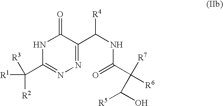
N1C(C([R1])([R3])[R2])=NN=C(C(NC(C([R7])([R6])C([R5])O)=O)[R4])C1=O
